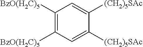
C1=C([(CH2)5SAc])C([(CH2)5SAc])=CC([BzO(H2C)5])=C1[BzO(H2C)5]
